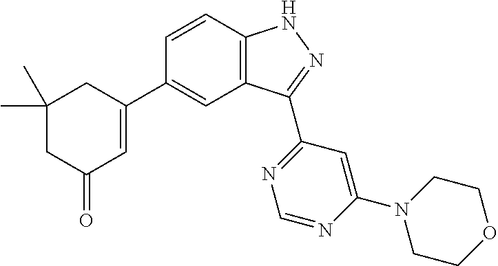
C1=CC2=C(C=C1C1=CC(=O)CC(C)(C)C1)C(C1=NC=NC(N3CCOCC3)=C1)=NN2
